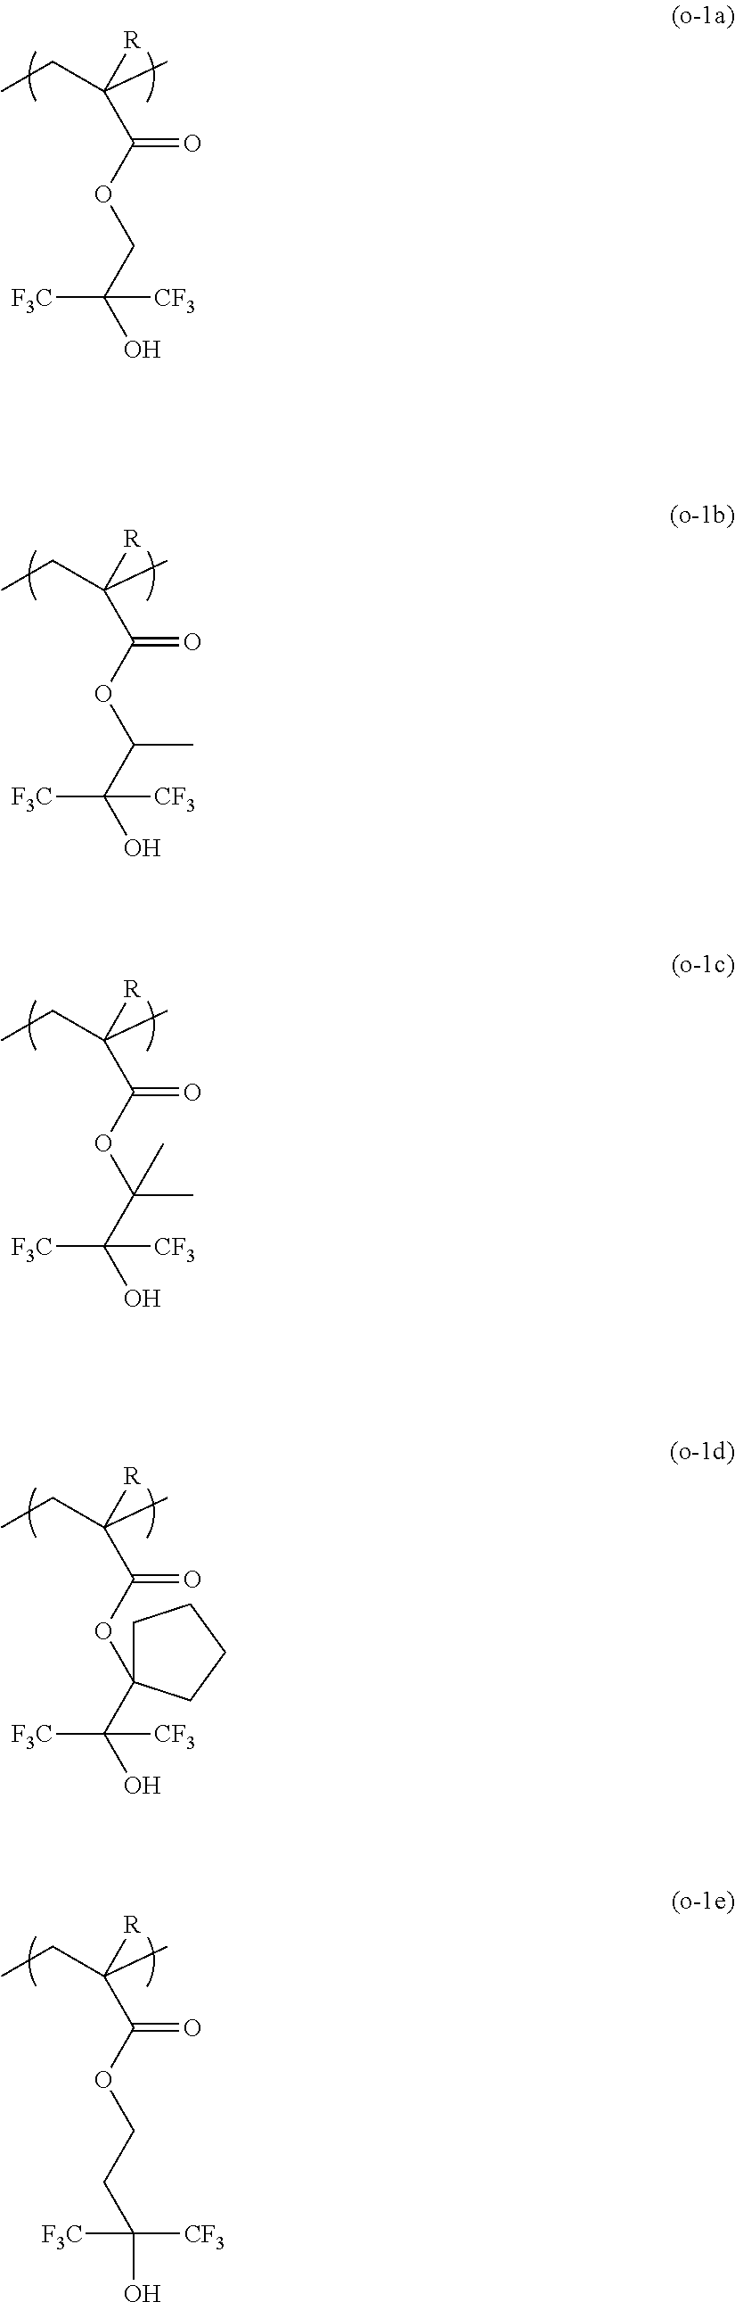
CCC(C)(C(OCC(O)([CF3])[F3C])=O)[R].CCC(C)(C(OC(C(O)([CF3])[F3C])C)=O)[R].CCC(C)(C(OC(C(O)([CF3])[F3C])(C)C)=O)[R].CCC(C)(C(OC1(C(O)([CF3])[F3C])CCCC1)=O)[R].CCC(C)(C(OCCC(O)([F3C])[CF3])=O)[R]
